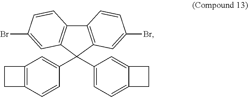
C1(C2=CC3=C(C=C2)CC3)(C2=CC=C3C(=C2)CC3)C2=C(C3=C1C=C(Br)C=C3)C=CC(Br)=C2
